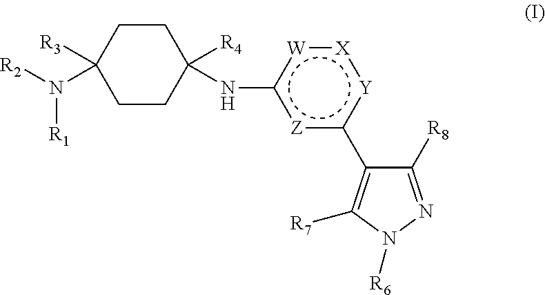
C1CC([R4])(Nc2[Z]c(C3=C([R7])N([R6])N=C3[R8])[Y]:[X]:[W]2)CCC1([R3])N([R2])[R1]
